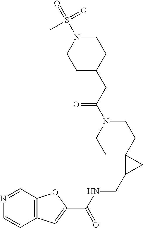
C12=C(C=C(C(NCC3CC34CCN(C(CC3CCN(S(=O)(=O)C)CC3)=O)CC4)=O)O1)C=CN=C2
